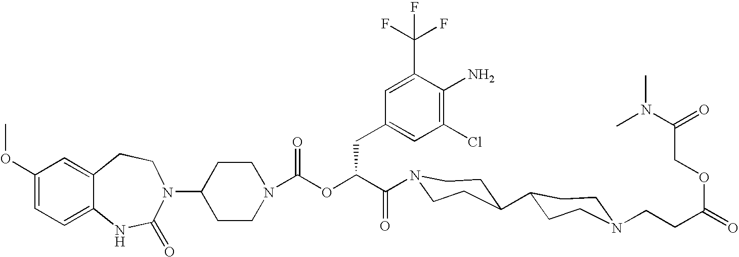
C12=CC(OC)=CC=C1NC(=O)N(C1CCN(C(OC(C(=O)N3CCC(C4CCN(CCC(=O)OCC(N(C)C)=O)CC4)CC3)CC3=CC(Cl)=C(N)C(C(F)(F)F)=C3)=O)CC1)CC2
